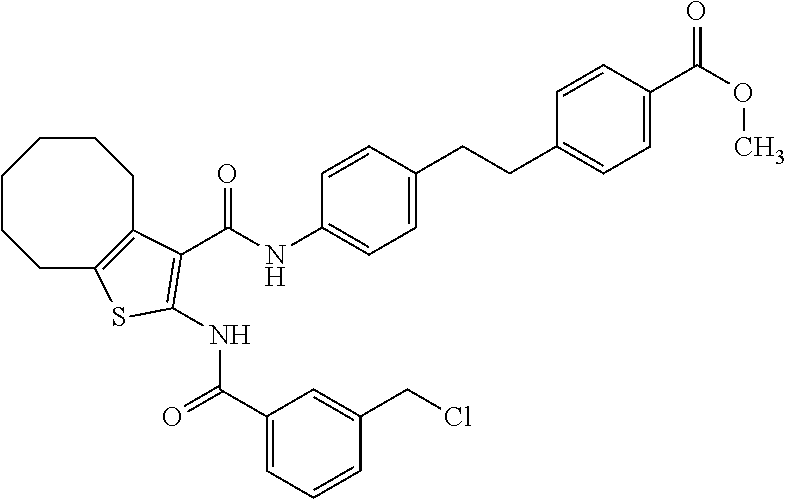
C(NC1=CC=C(CCC2=CC=C(C(OC)=O)C=C2)C=C1)(=O)C1=C(NC(C2=CC=CC(CCl)=C2)=O)SC2=C1CCCCCC2
